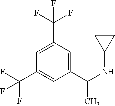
C1(C(F)(F)F)=CC(C(NC2CC2)C)=CC(C(F)(F)F)=C1
